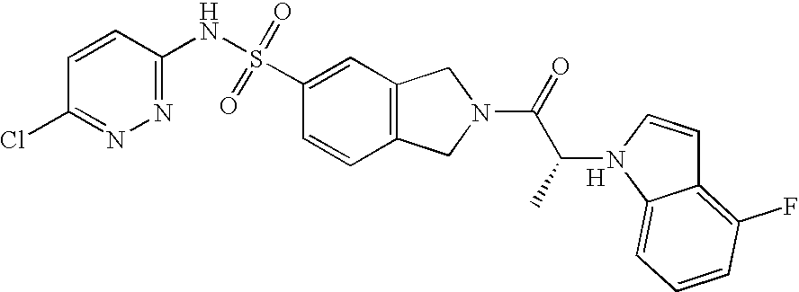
C1=CC2=C(C=C1S(NC1=NN=C(Cl)C=C1)(=O)=O)CN(C(C(C)N1C3=CC=CC(F)=C3C=C1)=O)C2.[H]
